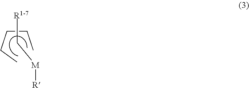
C(CCC)C.C([R1-7])[M][R]
